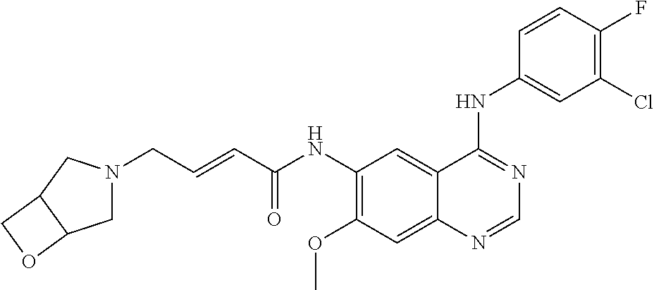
C(C=CC(NC1=C(OC)C=C2C(=C1)C(NC1=CC(Cl)=C(F)C=C1)=NC=N2)=O)N1CC2C(C1)CO2
